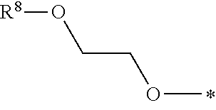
[R8]OCCOC
